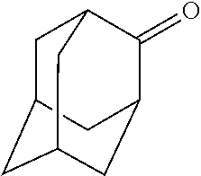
C1C2CC3CC(C(=O)C1C3)C2
